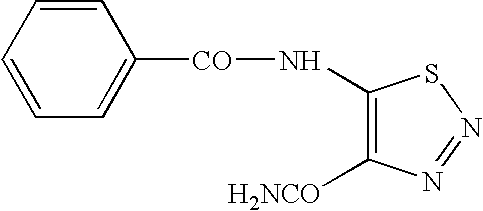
C1([H2NCO])=C(N[CO]C2=CC=CC=C2)SN=N1
